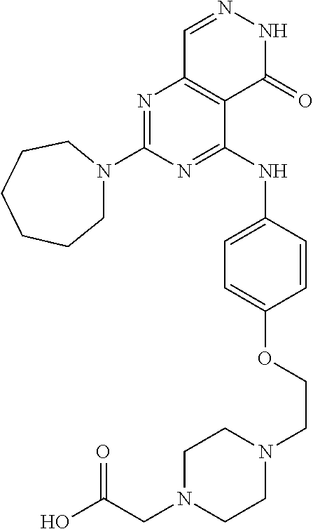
N1=C(NC2=CC=C(OCCN3CCN(CC(O)=O)CC3)C=C2)C2=C(N=C1N1CCCCCC1)C=NNC2=O
